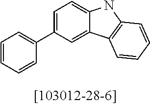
C1=CC=CC(C2=CC=C3C(=C2)C2=C(N3)C=CC=C2)=C1
